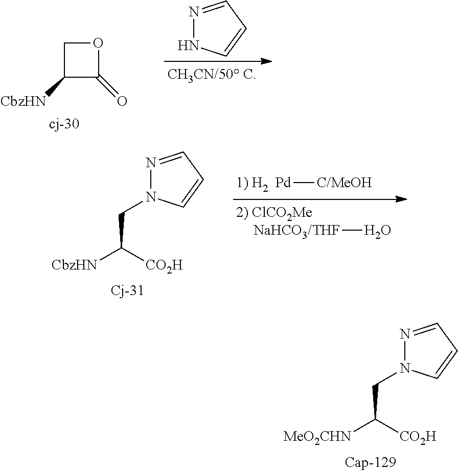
C1([CbzHN])C(=O)OC1.N1=CC=CN1.N1=CC=CN1CC([CbzHN])[CO2H].[Pd][C/MeOH].[NaHCO3/THF]O.N1=CC=CN1CC([MeO2CHN])[CO2H]
